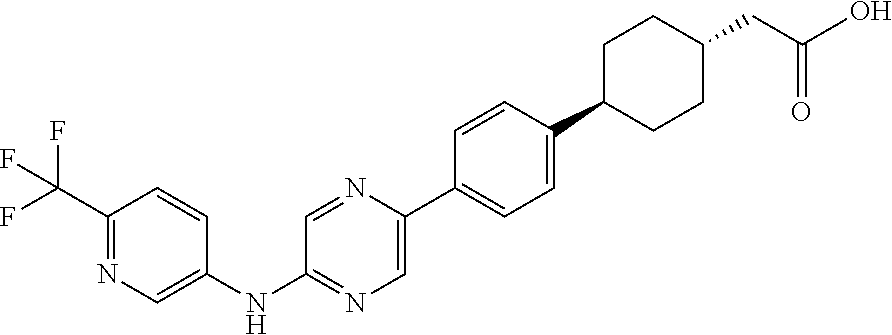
C1(C(F)(F)F)=NC=C(NC2=NC=C(C3=CC=C(C4CCC(CC(O)=O)CC4)C=C3)N=C2)C=C1
